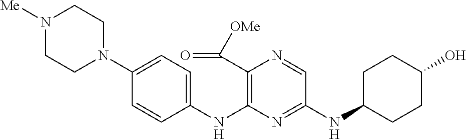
C1(NC2=C(C([OMe])=O)N=CC(NC3CCC(O)CC3)=N2)=CC=C(N2CCN([Me])CC2)C=C1
